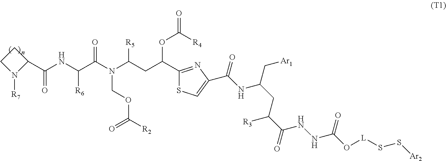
C1CN([R7])C1C(NC(C(N(C(CC(OC([R4])=O)C1=NC(C(NC(CC([R3])C(NNC(O[L]SS[Ar2])=O)=O)C[Ar1])=O)=CS1)[R5])COC([R2])=O)=O)[R6])=O
